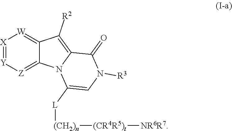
[X]1=[Y][Z]=C2C(=[W]1)C([R2])=C1N2C([L][(CH2)n][(CR4R5)t][NR6R7])=CN([R3])C1=O
